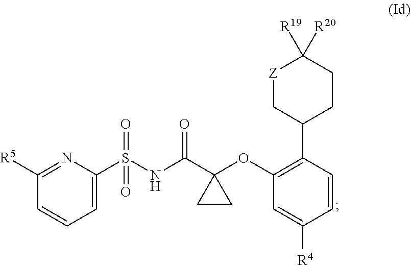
C1=C(S(NC(C2(OC3=C(C4CCC([R20])([R19])[Z]C4)C=CC([R4])=C3)CC2)=O)(=O)=O)N=C([R5])C=C1
